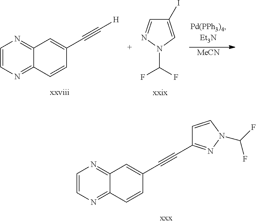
C1=CN=C2C(=N1)C=C(C#C[H])C=C2.C1(I)=CN(C(F)F)N=C1.[MeCN].C1=CN=C2C(=N1)C=C(C#CC1=NN(C(F)F)C=C1)C=C2
